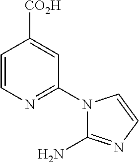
C1=CN=C(N2C(N)=NC=C2)C=C1[CO2H]
